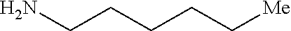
C(CN)CCC[Me]
